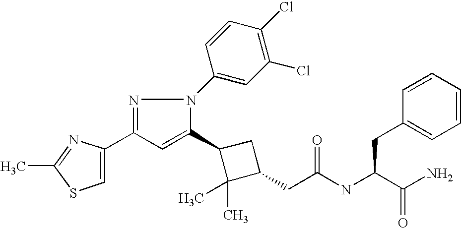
C1(C2=CC(C3=CSC(C)=N3)=NN2C2=CC(Cl)=C(Cl)C=C2)C(C)(C)C(CC(=O)NC(CC2=CC=CC=C2)C(N)=O)C1
